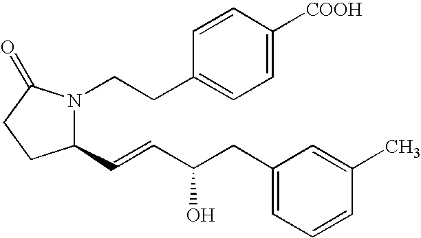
C1(C=CC(CC2=CC=CC(C)=C2)O)N(CCC2=CC=C([COOH])C=C2)C(=O)CC1
